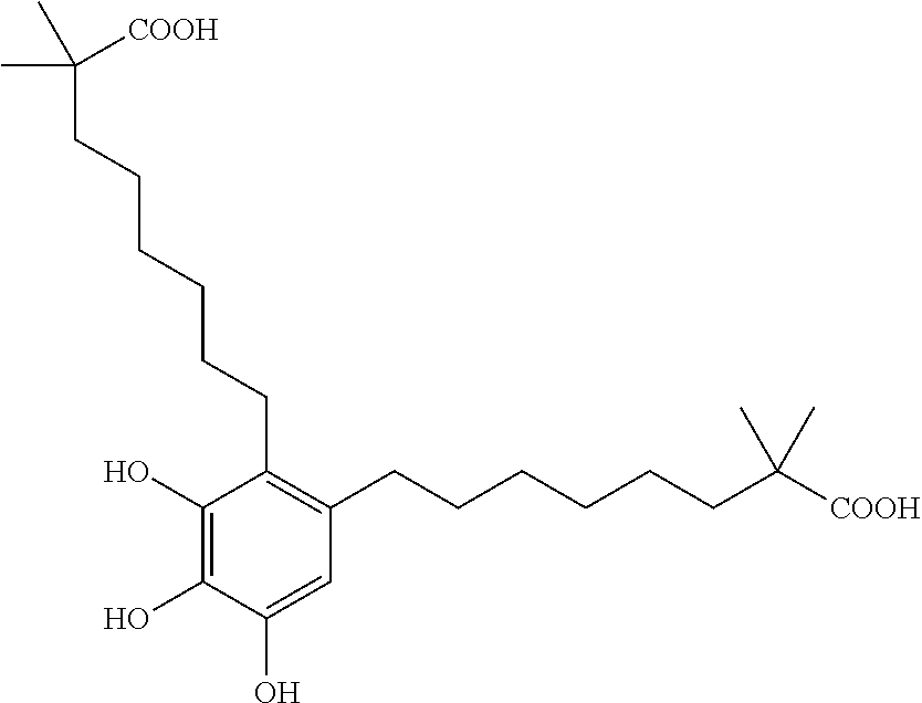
C1(O)=C(O)C(O)=CC(CCCCCCC([COOH])(C)C)=C1CCCCCCC(C)([COOH])C
